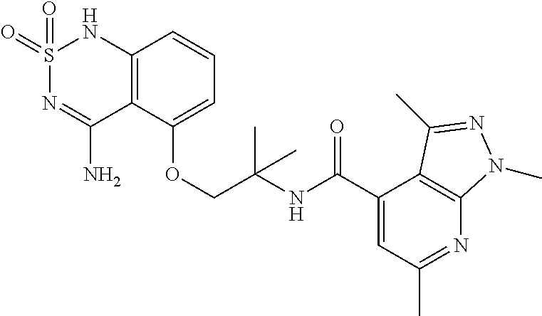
C12=C(C(OCC(NC(C3=CC(C)=NC4=C3C(C)=NN4C)=O)(C)C)=CC=C1)C(N)=NS(=O)(=O)N2
